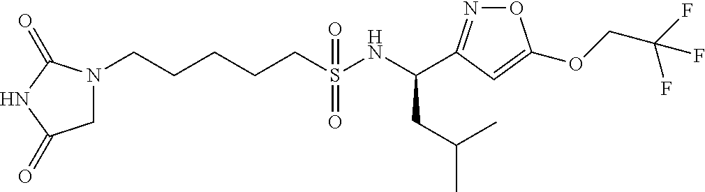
N1(CCCCCS(NC(CC(C)C)C2=NOC(OCC(F)(F)F)=C2)(=O)=O)CC(=O)NC1=O
